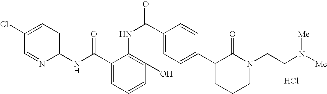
C1(NC(C2=CC=CC(O)=C2NC(C2=CC=C(C3CCCN(CCN([Me])[Me])C3=O)C=C2)=O)=O)=CC=C(Cl)C=N1.Cl
